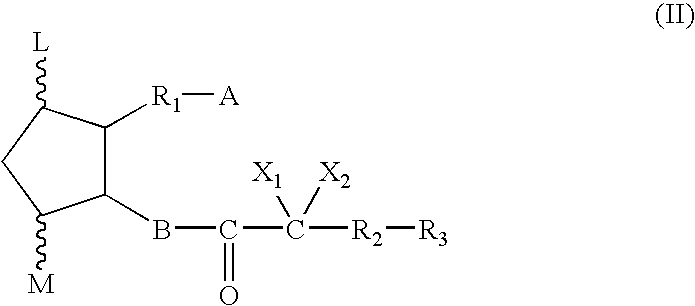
C1(BC(=O)C([X1])([X2])[R2][R3])C([R1][A])C([L])CC1[M]
